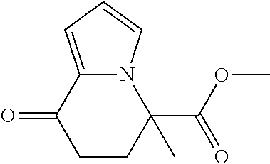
O=C1CCC(C(OC)=O)(C)N2C1=CC=C2
